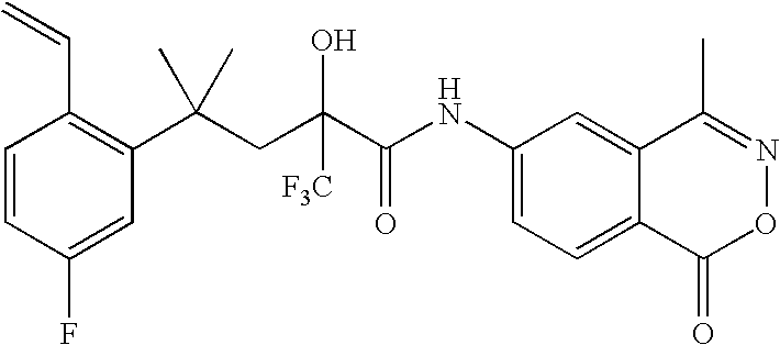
C1=CC(F)=CC(C(CC(C(NC2=CC=C3C(=C2)C(C)=NOC3=O)=O)([F3C])O)(C)C)=C1C=C
